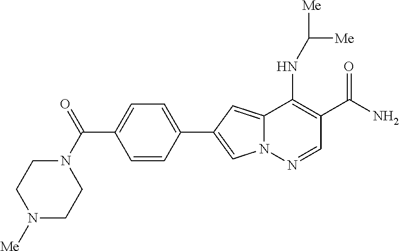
N12C(=CC(C3=CC=C(C(=O)N4CCN([Me])CC4)C=C3)=C1)C(NC([Me])[Me])=C(C(N)=O)C=N2
